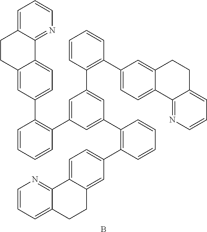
C1=C2C(=NC=C1)C1=CC=C(C3=C(C4=CC(C5=C(C6=CC=C7C(=C6)CCC6=CC=CN=C76)C=CC=C5)=CC(C5=C(C6=CC=C7C(=C6)CCC6=CC=CN=C76)C=CC=C5)=C4)C=CC=C3)C=C1CC2.B
